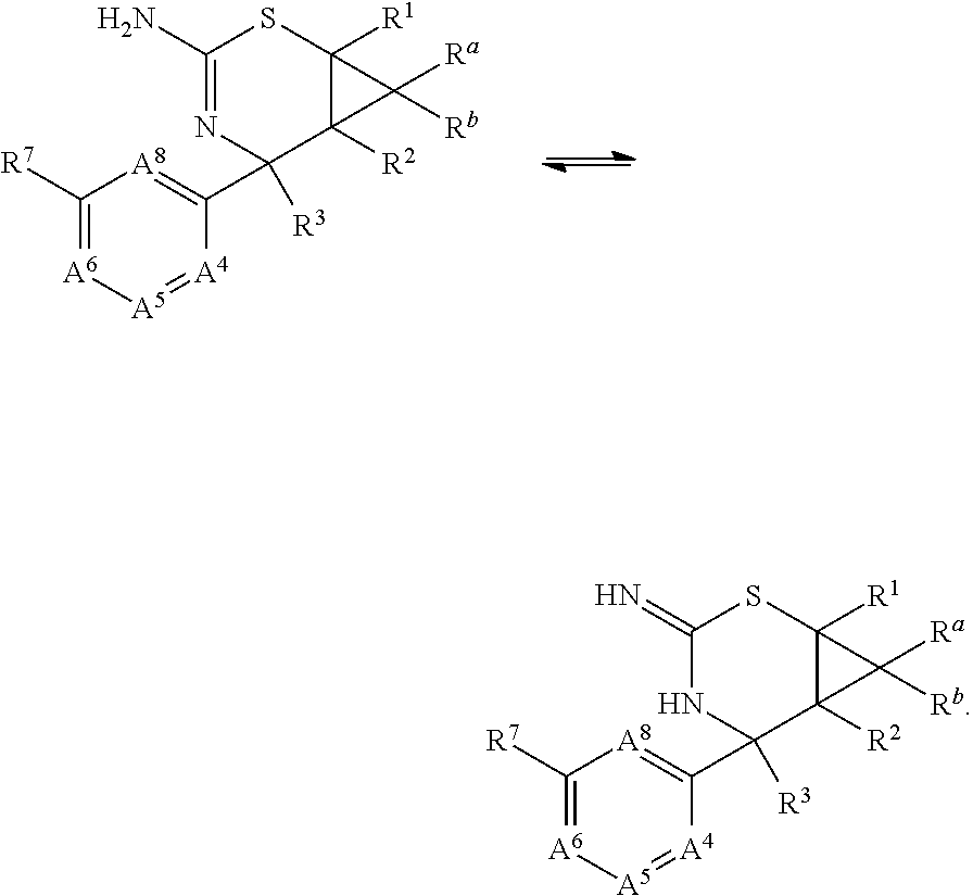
C1([R7])=[A6][A5]=[A4]C(C2([R3])C3([R2])C([R1])(SC(N)=N2)C3([Ra])[Rb])=[A8]1.C1([R7])=[A6][A5]=[A4]C(C2([R3])C3([R2])C([R1])(SC(=N)N2)C3([Ra])[Rb])=[A8]1
